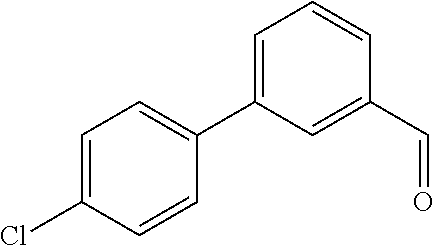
C1=C(Cl)C=CC(C2=CC=CC(C=O)=C2)=C1
